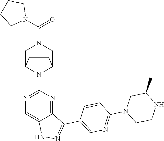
C1C2N(C3=NC=C4C(=N3)C(C3=CN=C(N5CCNC(C)C5)C=C3)=NN4)C(CN1C(N1CCCC1)=O)CC2
